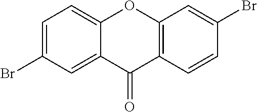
C1=C(Br)C=C2C(=C1)OC1=C(C2=O)C=CC(Br)=C1
